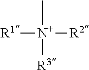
[R1][N+]([R2])(C)[R3]
